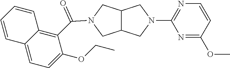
C12C(CN(C3=NC=CC(OC)=N3)C1)CN(C(C1=C3C(=CC=C1OCC)C=CC=C3)=O)C2
